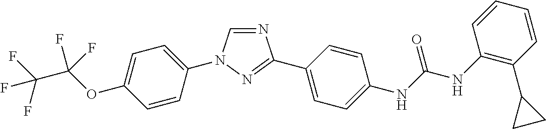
C1=C(N2C=NC(C3=CC=C(NC(NC4=C(C5CC5)C=CC=C4)=O)C=C3)=N2)C=CC(OC(C(F)(F)F)(F)F)=C1
